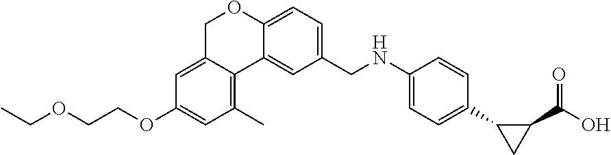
CCOCCOC1=CC(C)=C2C(=C1)COC1=CC=C(CNC3=CC=C(C4CC4C(O)=O)C=C3)C=C21
